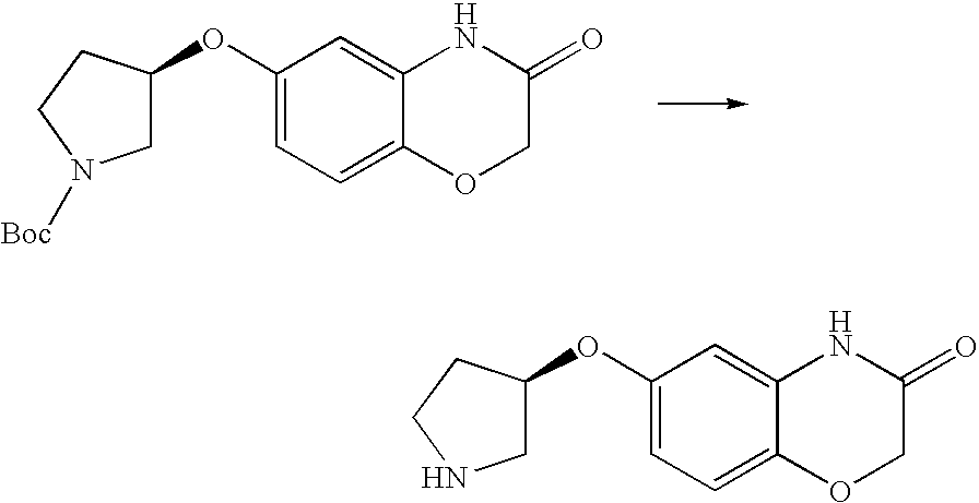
C1(OC2CN([Boc])CC2)=CC=C2C(=C1)NC(=O)CO2.C1(OC2CNCC2)=CC=C2C(=C1)NC(=O)CO2
